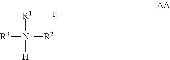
[R3][N+]([R1])([H])[R2].[F-]
